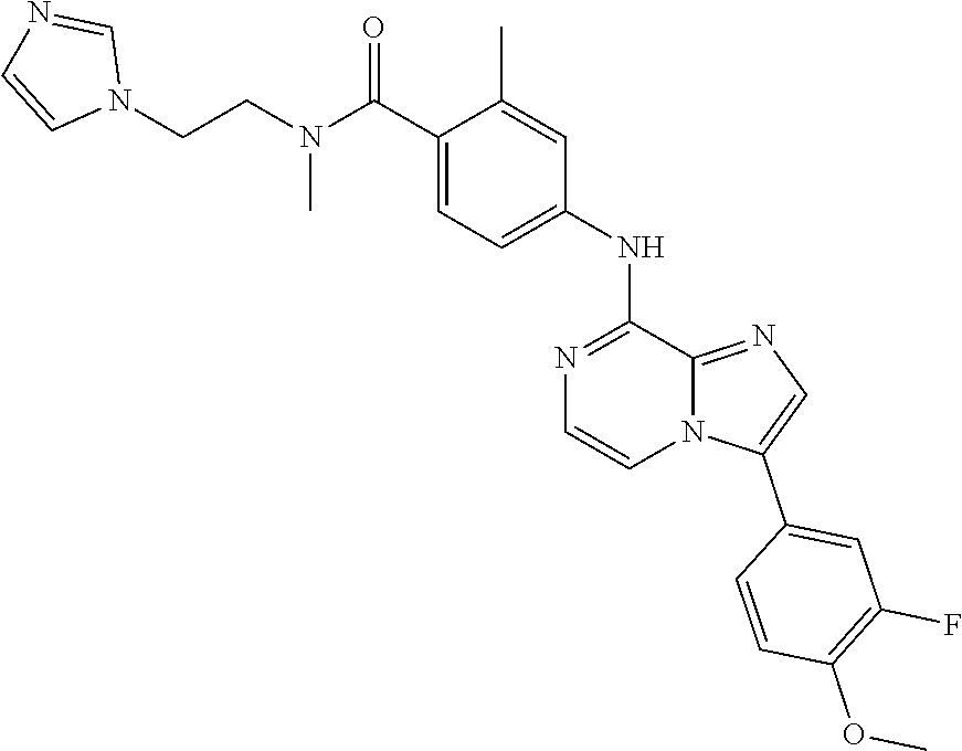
C1=C(C(N(CCN2C=NC=C2)C)=O)C(C)=CC(NC2=NC=CN3C2=NC=C3C2=CC(F)=C(OC)C=C2)=C1
